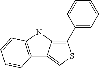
N1C2=C(C3=CSC(C4=CC=CC=C4)=C13)C=CC=C2
